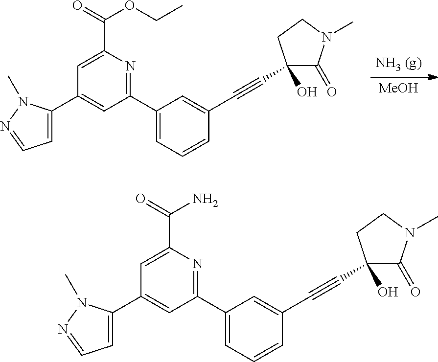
[MeOH].C1(C2=CC=NN2C)=CC(C2=CC=CC(C#CC3(O)C(=O)N(C)CC3)=C2)=NC(C(=O)OCC)=C1.C1(C2=CC=NN2C)=CC(C2=CC=CC(C#CC3(O)C(=O)N(C)CC3)=C2)=NC(C(=O)N)=C1
